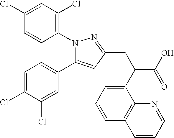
C(C(CC1=NN(C2=C(Cl)C=C(Cl)C=C2)C(C2=CC=C(Cl)C(Cl)=C2)=C1)C1=CC=CC2=C1N=CC=C2)(O)=O
